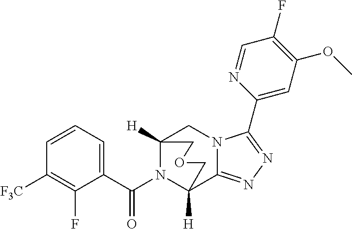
C12([H])N(C(C3=CC=CC([F3C])=C3F)=O)C([H])(C3=NN=C(C4=CC(OC)=C(F)C=N4)N3C1)COC2
